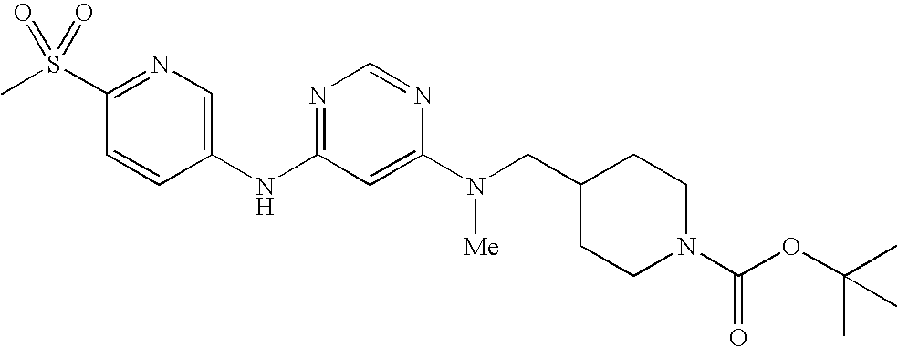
C1(S(C)(=O)=O)=NC=C(NC2=NC=NC(N([Me])CC3CCN(C(OC(C)(C)C)=O)CC3)=C2)C=C1
